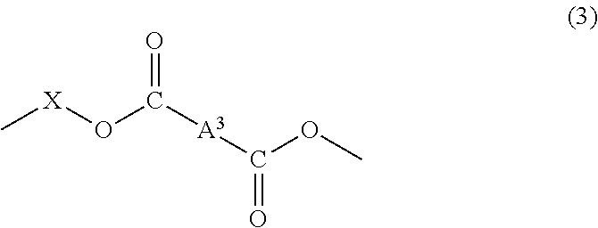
[X](OC([A3]C(=O)OC)=O)C
